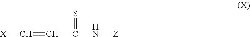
C(=CC(=S)N[Z])[X]
